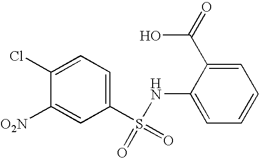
C1([O2N])=CC(S(NC2=CC=CC=C2C(=O)O)(=O)=O)=CC=C1Cl
